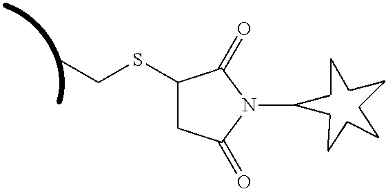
N1(C)C(=O)C(SCC)CC1=O
